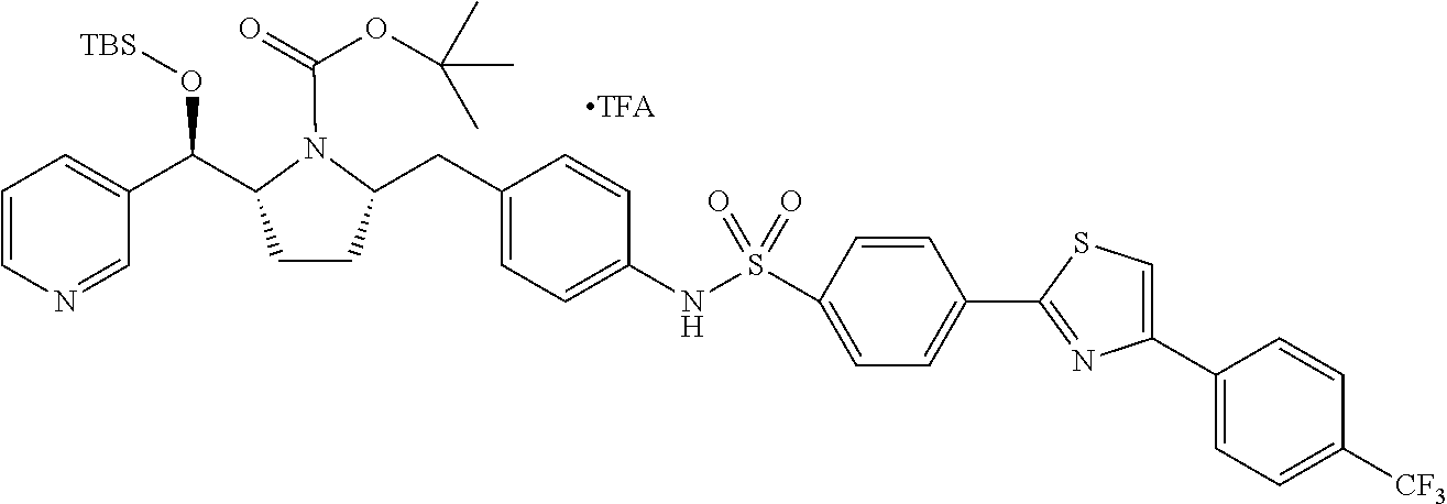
C1=CN=CC(C(O[TBS])C2CCC(CC3=CC=C(NS(=O)(C4=CC=C(C5=NC(C6=CC=C([CF3])C=C6)=CS5)C=C4)=O)C=C3)N2C(=O)OC(C)(C)C)=C1.[TFA]
